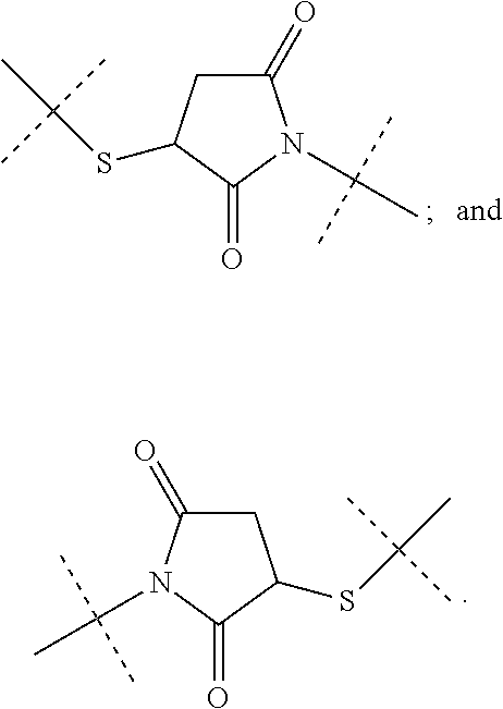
C1(=O)CC(SC(C)(C)C)C(=O)N1C(C)(C)C.C1C(=O)N(C(C)(C)C)C(=O)C1SC(C)(C)C
